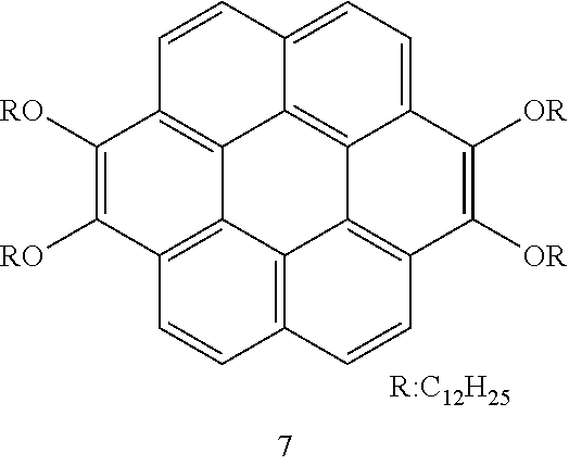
C1([OR])=C([OR])C2=CC=C3C4=C2C2=C1C=CC1=C2C2=C(C([RO])=C([RO])C(=C42)C=C3)C=C1.[R:C12H25]
